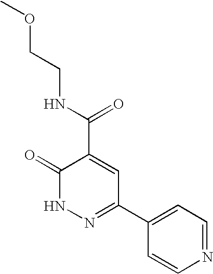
C1=CN=CC=C1C1=NNC(=O)C(C(NCCOC)=O)=C1
